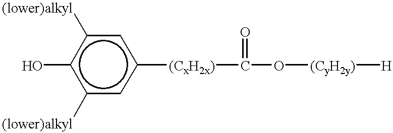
c1(O)c([(lower)alkyl])cc([(CxH2x)]C(=O)O[(CyH2y)][H])cc1[(lower)alkyl]
